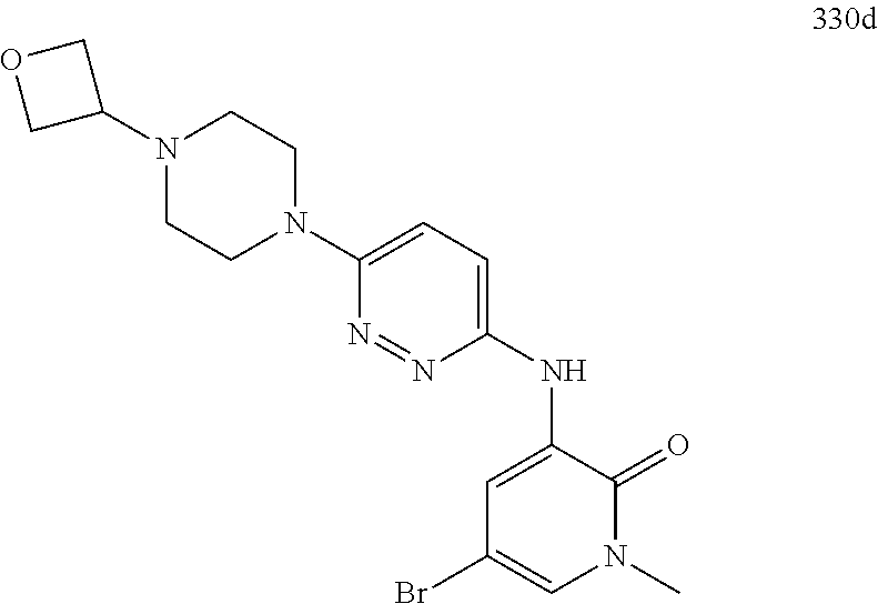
C1=C(NC2=CC=C(N3CCN(C4COC4)CC3)N=N2)C(=O)N(C)C=C1Br
